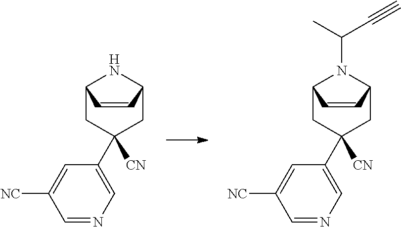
C12CC([CN])(C3=CN=CC([NC])=C3)CC(N1)C=C2.C12CC([CN])(C3=CN=CC([NC])=C3)CC(N1C(C#C)C)C=C2
